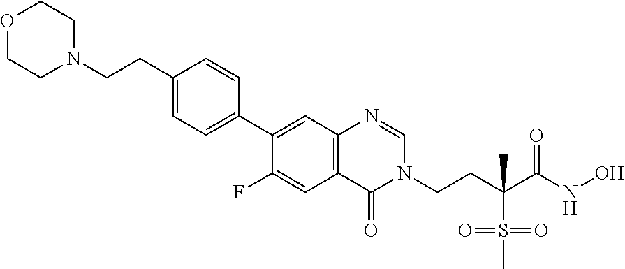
N1(CCC(S(C)(=O)=O)(C)C(=O)NO)C=NC2=C(C=C(F)C(C3=CC=C(CCN4CCOCC4)C=C3)=C2)C1=O
